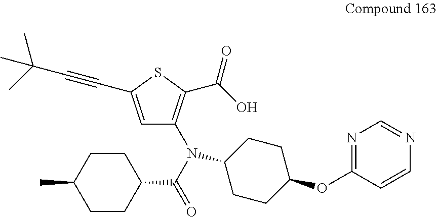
C1=C(C#CC(C)(C)C)SC(C(O)=O)=C1N(C(=O)C1CCC(C)CC1)C1CCC(OC2=NC=NC=C2)CC1
